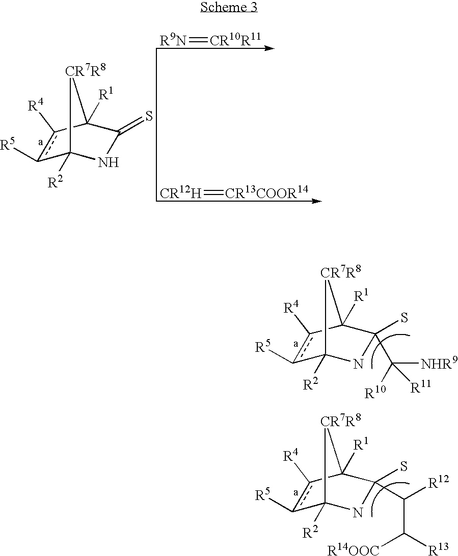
c1([R5])c([R4])C2([R1])C(=S)NC1([R2])[CR7R8]2.[R9N]=[CR10R11].[CR12H]=[CR13COOR14].c1([R5])c([R4])C2([R1])C(S)(C([R10])([NHR9])[R11])NC1([R2])[CR7R8]2.c1([R5])c([R4])C2([R1])C(S)(C([R12])C([R14OOC])[R13])NC1([R2])[CR7R8]2
